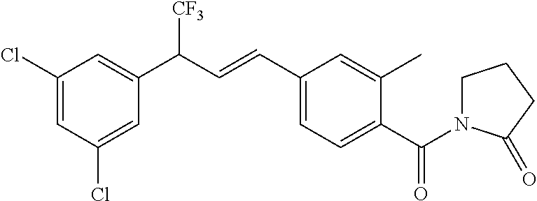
C1(Cl)=CC(C(C=CC2=CC=C(C(N3CCCC3=O)=O)C(C)=C2)[CF3])=CC(Cl)=C1
